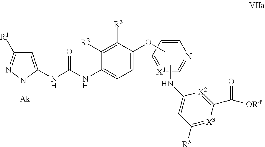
C1=CC=[X1]C=N1.CNC1=CC([R5])=[X3]C(C([OR4])=O)=[X2]1.N(C(NC1=CC=C(OC)C([R3])=C1[R2])=O)C1=CC([R1])=NN1[Ak]
